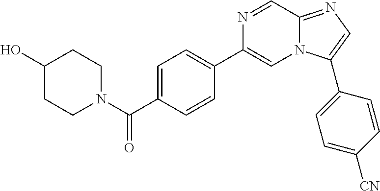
C1=C(C(N2CCC(O)CC2)=O)C=CC(C2=CN3C(=NC=C3C3=CC=C([CN])C=C3)C=N2)=C1
